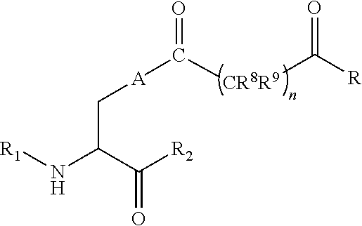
C(=O)(C(N[R1])C[A]C([CR8R9]C(=O)[R])=O)[R2]
